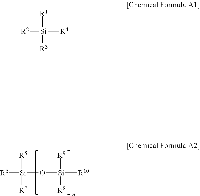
[R6][Si](O[Si]([R8])([R9])[R10])([R7])[R5].[R2][Si]([R4])([R3])[R1]
